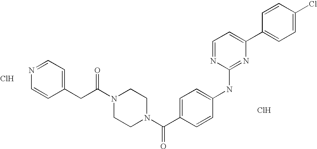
C(N1CCN(C(C2=CC=C(NC3=NC(C4=CC=C(Cl)C=C4)=CC=N3)C=C2)=O)CC1)(CC1=CC=NC=C1)=O.Cl.Cl
